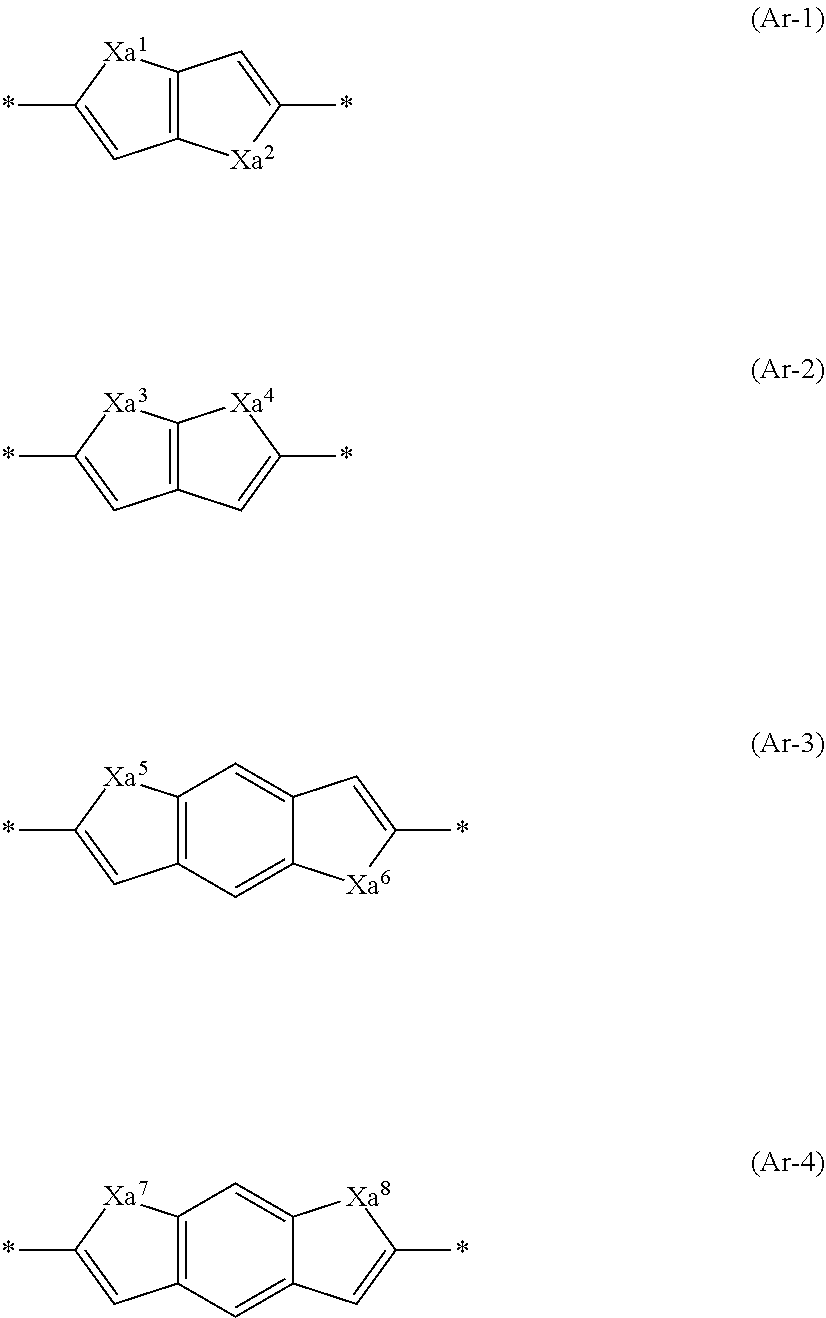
*C1=CC2=C([Xa1]1)C=C(*)[Xa2]2.*C1=CC2=C([Xa3]1)[Xa4]C(*)=C2.C12=C(C=C3C(=C1)C=C(*)[Xa6]3)C=C(*)[Xa5]2.C12=C(C=C3C(=C1)[Xa8]C(*)=C3)C=C(*)[Xa7]2
